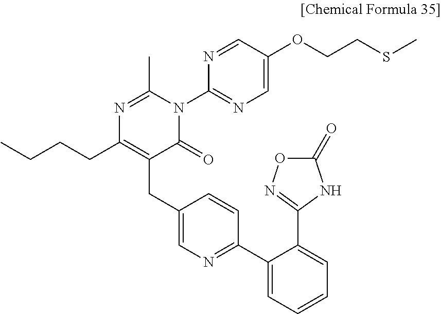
CCCCC1=C(CC2=CN=C(C3=CC=CC=C3C3=NOC(=O)N3)C=C2)C(=O)N(C2=NC=C(OCCSC)C=N2)C(C)=N1
